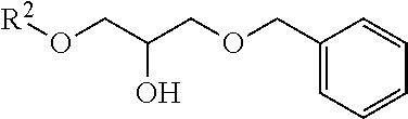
[R2]OCC(COCC1=CC=CC=C1)O
